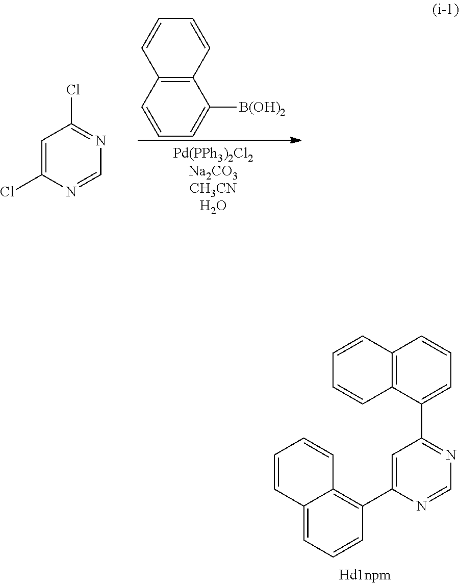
C12=C(C(C3=NC=NC(C4=C5C(=CC=C4)C=CC=C5)=C3)=CC=C1)C=CC=C2.C12=C(C=CC=C1[B(OH)2])C=CC=C2.C1=C(Cl)N=CN=C1Cl
